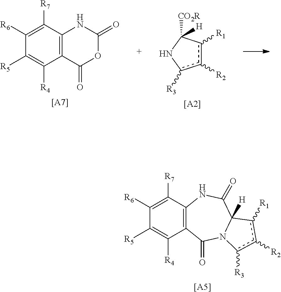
[[A5]].C12=C(C([R7])=C([R6])C([R5])=C1[R4])NC(=O)C1([H])N(C2=O)c([R3])c([R2])c1[R1].[[A2]].c1([R2])c([R1])C([CO2R])([H])Nc1[R3].[[A7]].C12=C(C([R7])=C([R6])C([R5])=C1[R4])NC(=O)OC2=O
